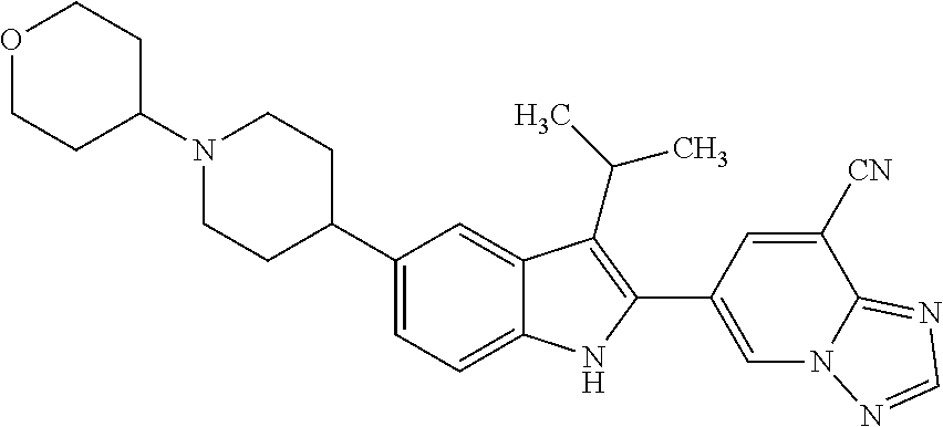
C1(N2CCC(C3=CC=C4C(=C3)C(C(C)C)=C(C3=CN5C(=NC=N5)C([CN])=C3)N4)CC2)CCOCC1
